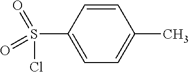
C1=CC(S(Cl)(=O)=O)=CC=C1C
